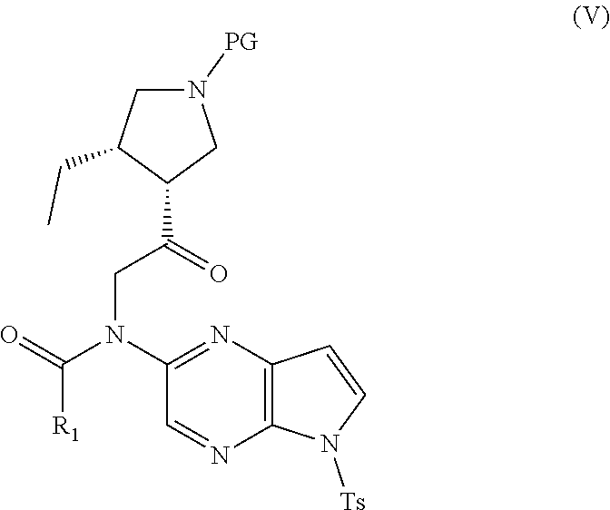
C1(N(C([R1])=O)CC(=O)C2CN([PG])CC2CC)=NC2=C(N=C1)N([Ts])C=C2
